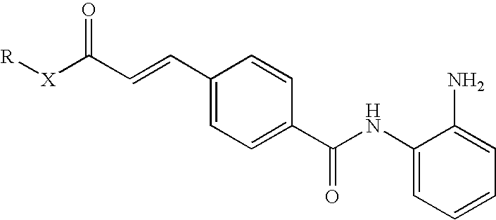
C1(NC(C2=CC=C(C=CC([X][R])=O)C=C2)=O)=CC=CC=C1N
